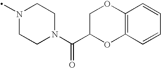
N1(C)CCN(C(C2COC3=C(O2)C=CC=C3)=O)CC1
